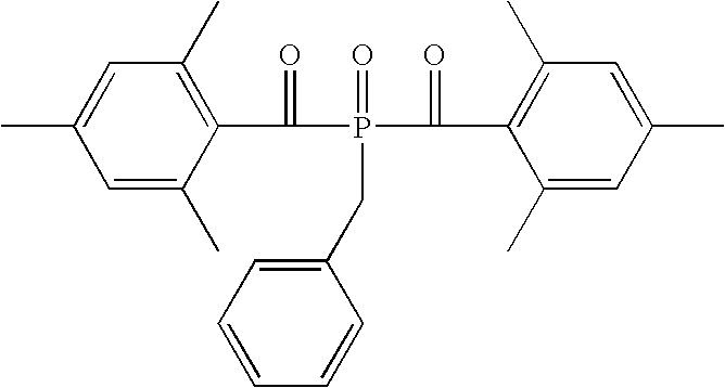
C1=C(C)C(C(=O)P(=O)(C(=O)C2=C(C)C=C(C)C=C2C)CC2=CC=CC=C2)=C(C)C=C1C
